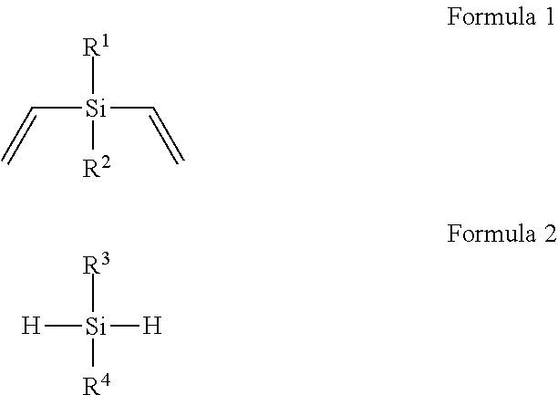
[R1][Si]([R2])(C=C)C=C.[R3][Si]([R4])([H])[H]
